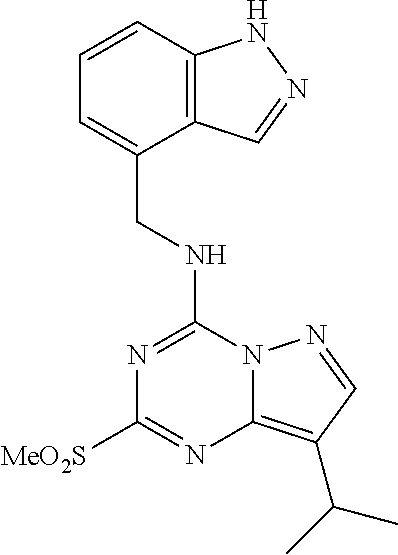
N(C1=NC([MeO2S])=NC2=C(C(C)C)C=NN12)CC1=CC=CC2=C1C=NN2
